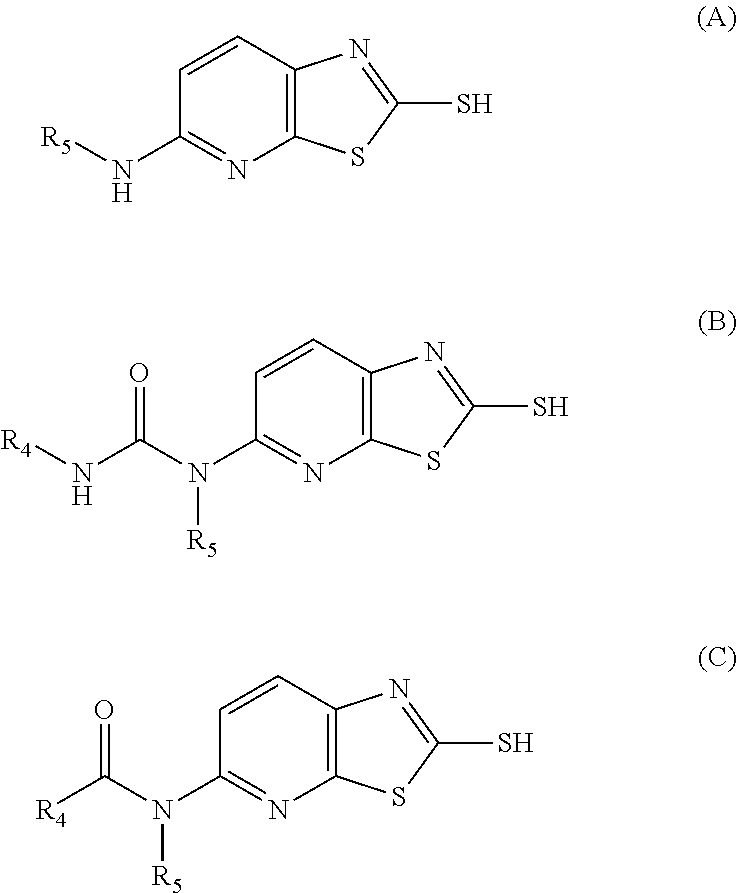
C12=C(N=C(N[R5])C=C1)SC(S)=N2.C12=C(N=C(N(C(N[R4])=O)[R5])C=C1)SC(S)=N2.C12=C(N=C(N(C([R4])=O)[R5])C=C1)SC(S)=N2
